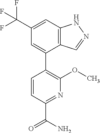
C12=C(C=C(C(F)(F)F)C=C1C1=C(OC)N=C(C(N)=O)C=C1)NN=C2
